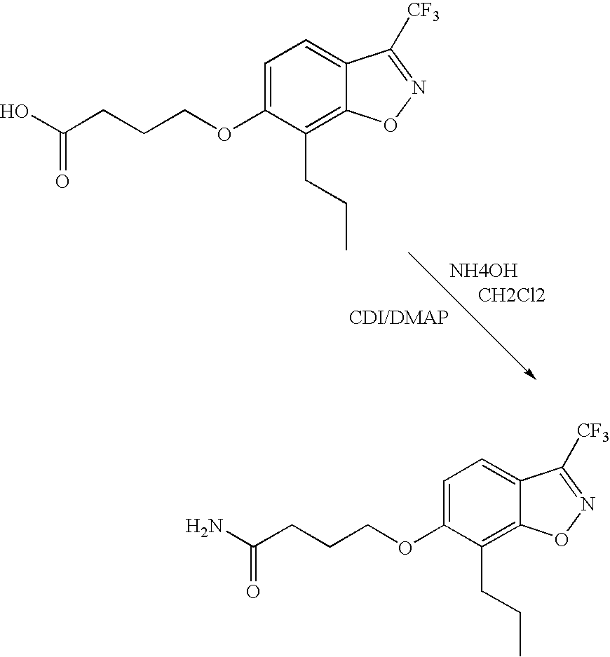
C1=C(OCCCC(O)=O)C(CCC)=C2C(=C1)C([CF3])=NO2.[NH4OH].[CH2Cl2].C1=C(OCCCC(=O)N)C(CCC)=C2C(=C1)C([CF3])=NO2
